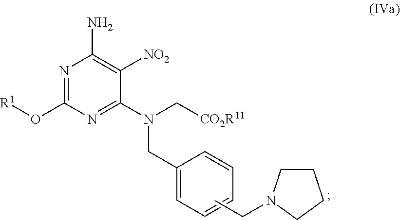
C1=CC=CC(CN(C2=NC(O[R1])=NC(N)=C2[NO2])C[CO2R11])=C1.C1CN(CC)CC1
